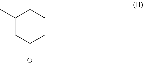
C1(C)CC(=O)CCC1
